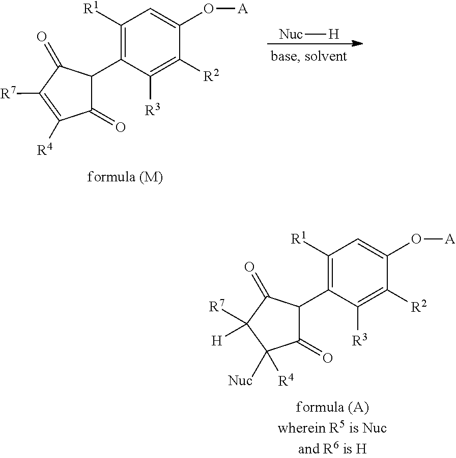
C1([R1])=C(C2C(=O)C([Nuc])([R4])C([R7])([H])C2=O)C([R3])=C([R2])C(O[A])=C1.C1([R1])=C(C2C(=O)C([R4])=C([R7])C2=O)C([R3])=C([R2])C(O[A])=C1.[H][Nuc]
